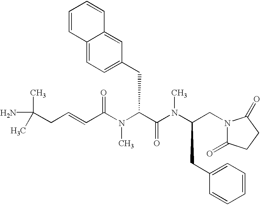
NC(CC=CC(N(C(C(N(C(CN1C(=O)CCC1=O)CC1=CC=CC=C1)C)=O)CC1=CC=C2C(=C1)C=CC=C2)C)=O)(C)C
